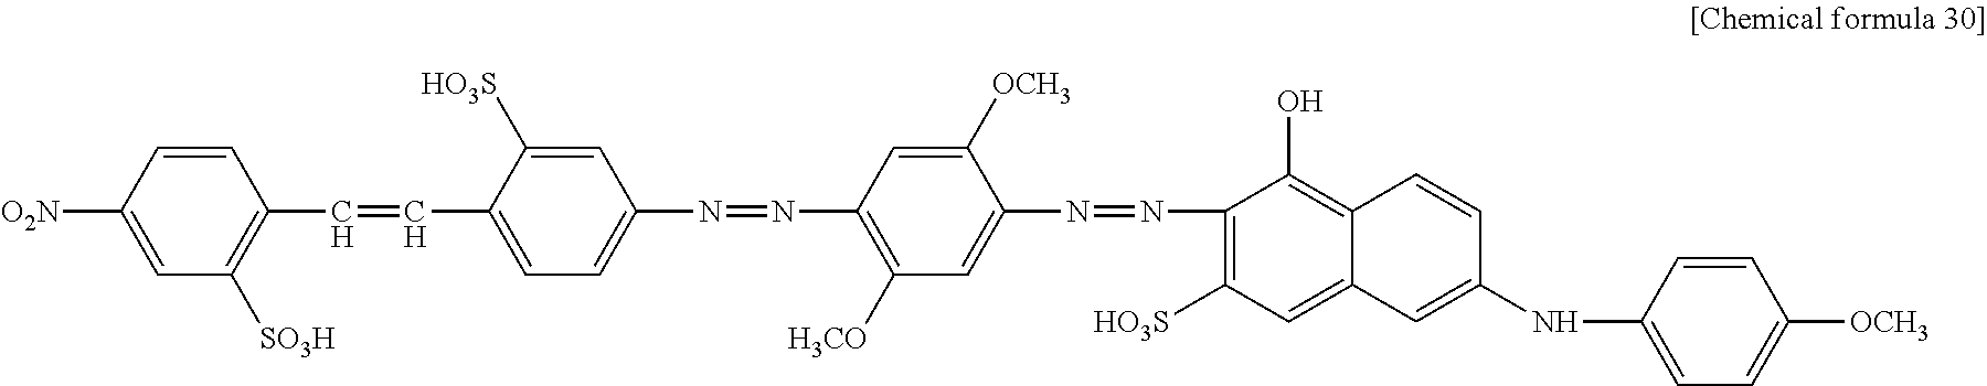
C1=CC([O2N])=CC([SO3H])=C1C=CC1=CC=C(N=NC2=C([H3CO])C=C(N=NC3=C([HO3S])C=C4C(=C3O)C=CC(NC3=CC=C([OCH3])C=C3)=C4)C([OCH3])=C2)C=C1[HO3S]
